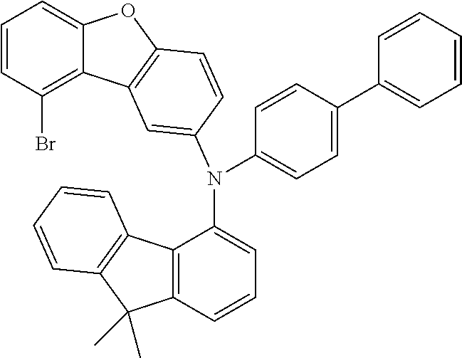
C12=C(C=CC=C1N(C1=CC=C(C3=CC=CC=C3)C=C1)C1=CC3=C(OC4=CC=CC(Br)=C43)C=C1)C(C)(C)C1=C2C=CC=C1
